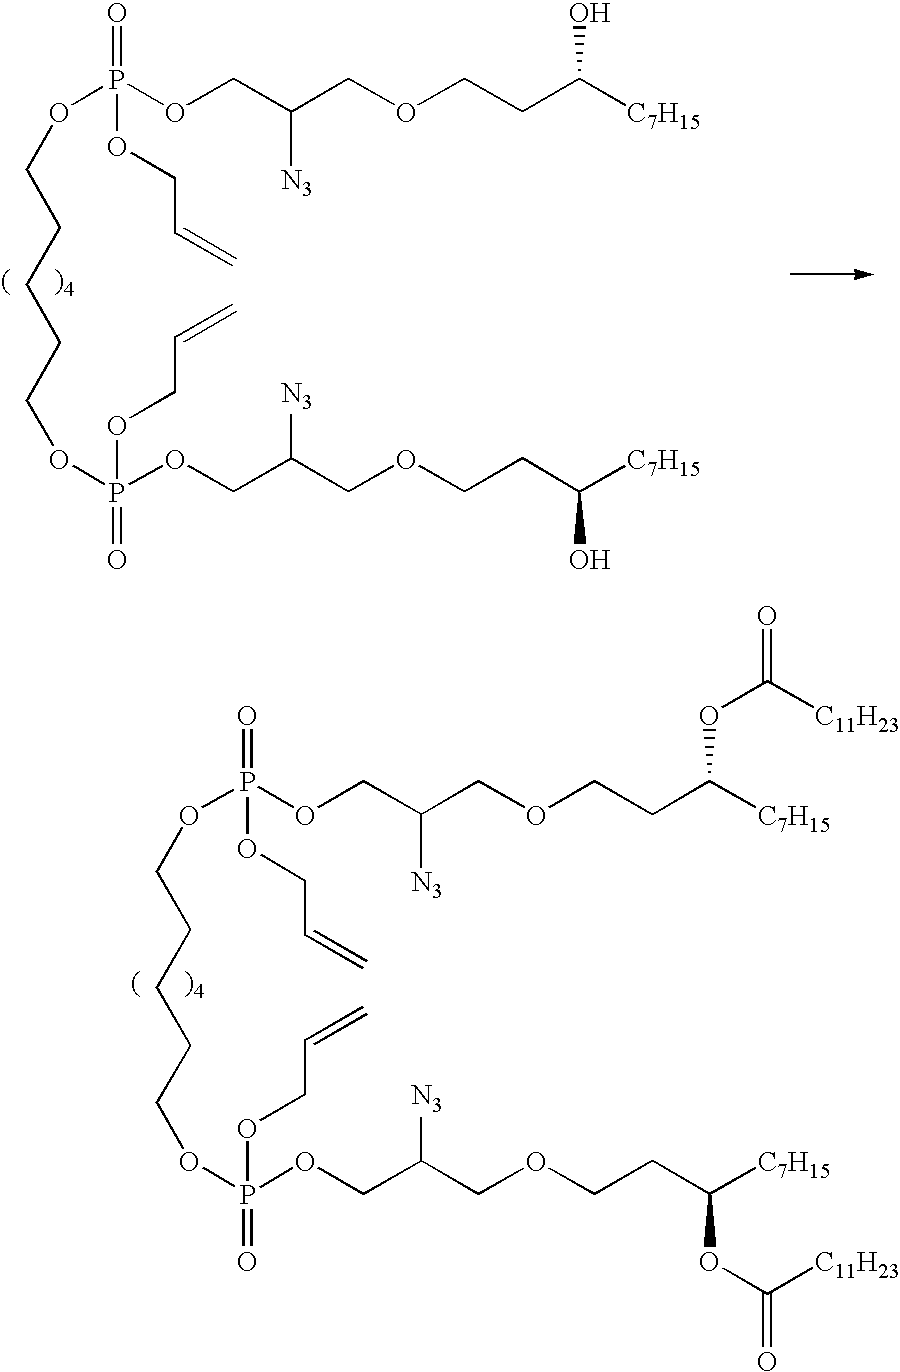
P(OCC(COCCC([C7H15])O)[N3])(OCCCCCOP(=O)(OCC(COCCC([C7H15])O)[N3])OCC=C)(=O)OCC=C.P(OCC(COCCC([C7H15])OC(=O)[C11H23])[N3])(OCCCCCOP(=O)(OCC(COCCC([C7H15])OC([C11H23])=O)[N3])OCC=C)(=O)OCC=C
